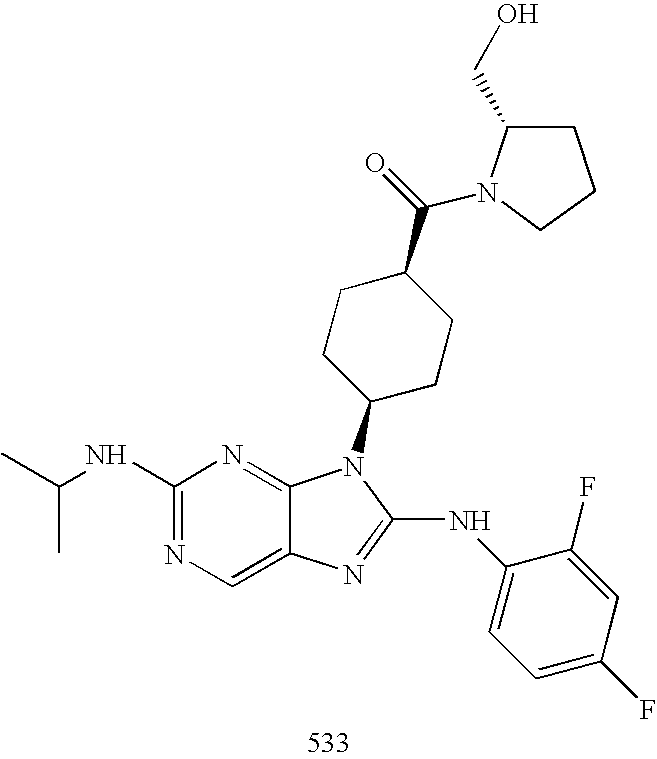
C1(NC(C)C)=NC=C2C(=N1)N(C1CCC(C(=O)N3C(CO)CCC3)CC1)C(NC1=CC=C(F)C=C1F)=N2
